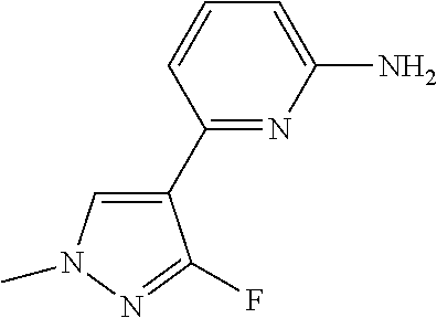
C1(C2=CN(C)N=C2F)=NC(N)=CC=C1
